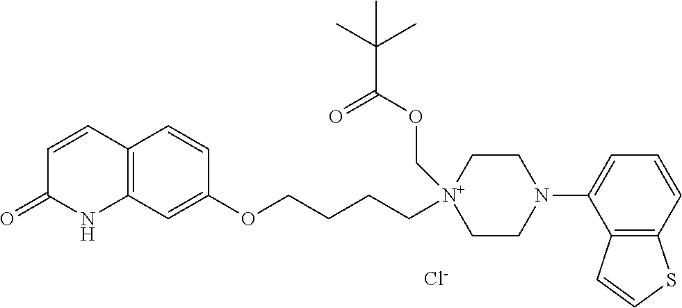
[Cl-].C12=C(C=C(OCCCC[N+]3(COC(C(C)(C)C)=O)CCN(C4=CC=CC5=C4C=CS5)CC3)C=C1)NC(=O)C=C2
